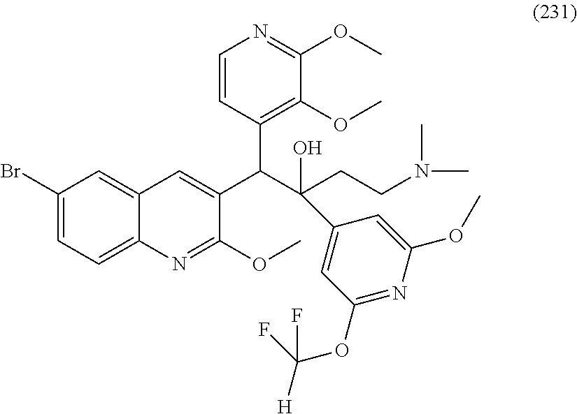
C1(Br)=CC=C2C(=C1)C=C(C(C(CCN(C)C)(O)C1=CC(OC([H])(F)F)=NC(OC)=C1)C1=C(OC)C(OC)=NC=C1)C(OC)=N2
